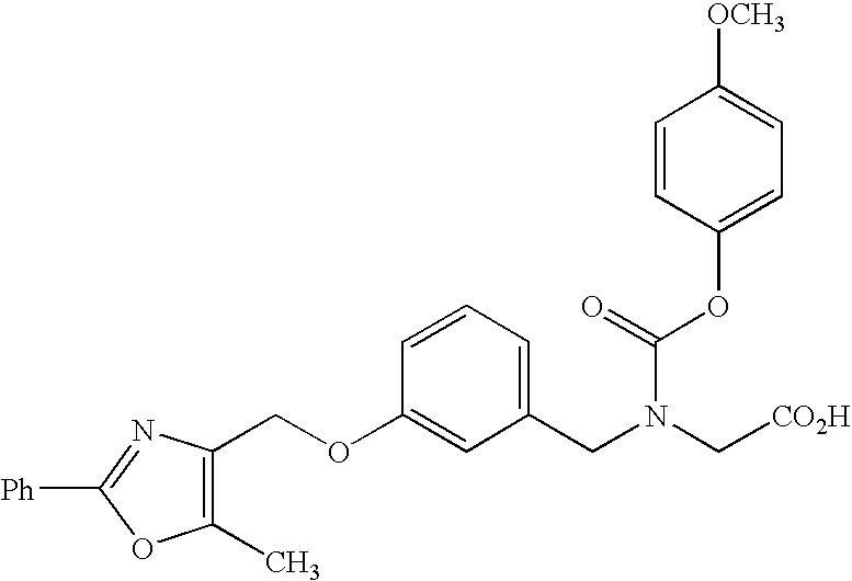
C1(C)=C(COC2=CC(CN(C[CO2H])C(OC3=CC=C([OCH3])C=C3)=O)=CC=C2)N=C([Ph])O1
